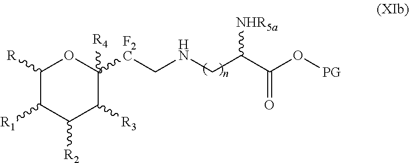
C1([R])C([R1])C([R2])C([R3])C([F2C]CNCC([NHR5a])C(O[PG])=O)([R4])O1
